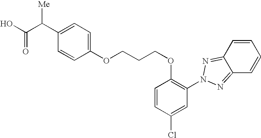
OC(=O)C(C1=CC=C(OCCCOC2=C(N3N=C4C=CC=CC4=N3)C=C(Cl)C=C2)C=C1)[Me]
